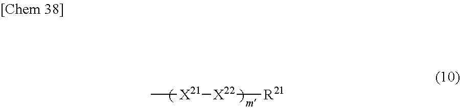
C[X21][X22][R21]
